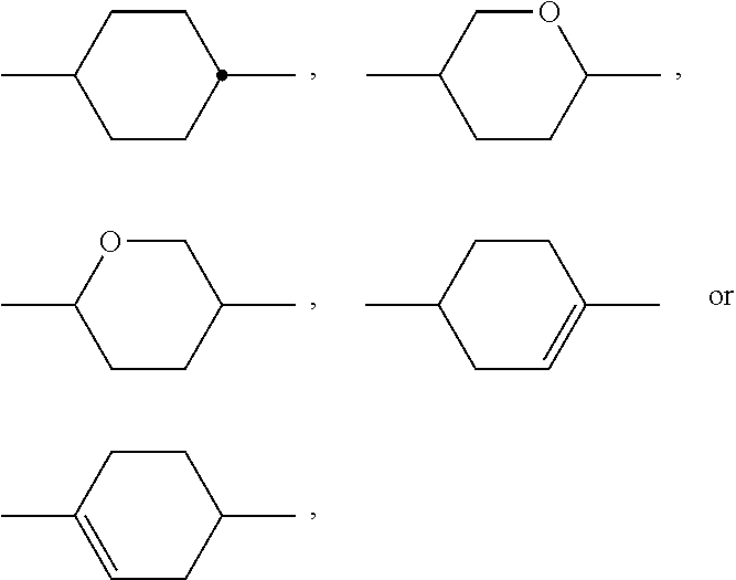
C1CC(C)CCC1C.O1CC(C)CCC1C.C1OC(C)CCC1C.C1CC(C)CC=C1C.C1CC(C)=CCC1C
